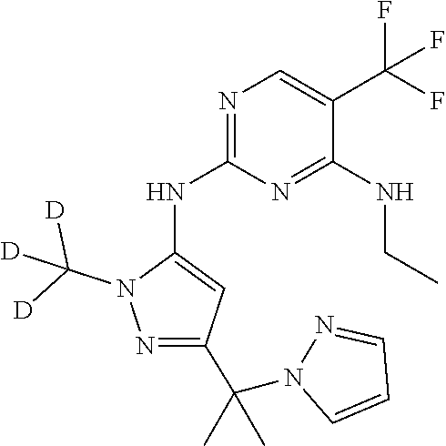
N1(C([D])([D])[D])N=C(C(C)(C)N2C=CC=N2)C=C1NC1=NC=C(C(F)(F)F)C(NCC)=N1
